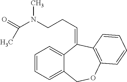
C(CCN(C(=O)C)C)=C1C2=CC=CC=C2COC2=C1C=CC=C2
